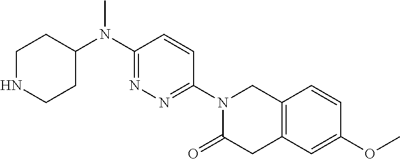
C1NCCC(N(C2=NN=C(N3C(=O)CC4=C(C3)C=CC(OC)=C4)C=C2)C)C1
